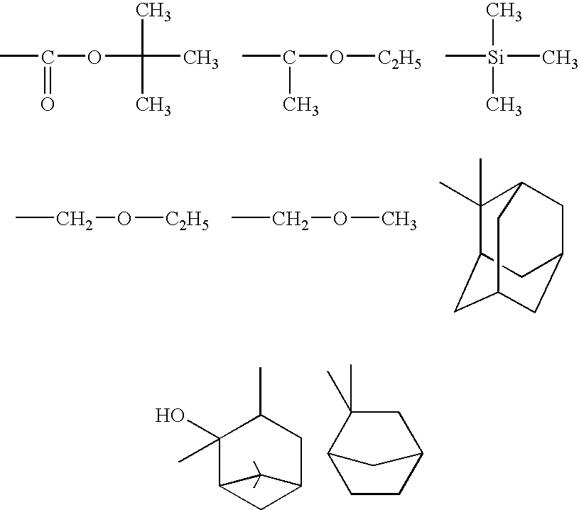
CC(OC(C)(C)C)=O.CC(O[C2H5])C.C[Si](C)(C)C.CCO[C2H5].CCOC.C1(C)(C)C2CC3CC(CC1C3)C2.C12CC(C)C(C)(O)C(C1)C2(C)C.C1CC2CC(C)(C)C1C2
